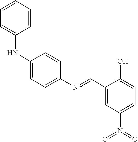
C1=CC=CC(NC2=CC=C(N=CC3=CC(N(=O)=O)=CC=C3O)C=C2)=C1
